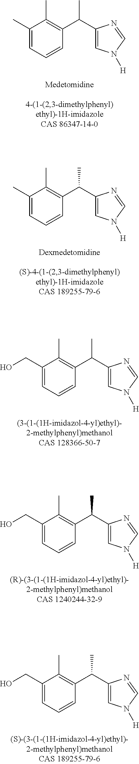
C1(C)=CC=CC(C(C)C2=CN([H])C=N2)=C1C.C1(C)=CC=CC(C(C)C2=CN([H])C=N2)=C1C.C1(CO)=CC=CC(C(C)C2=CN([H])C=N2)=C1C.C1(CO)=CC=CC(C(C)C2=CN([H])C=N2)=C1C.C1(CO)=CC=CC(C(C)C2=CN([H])C=N2)=C1C
